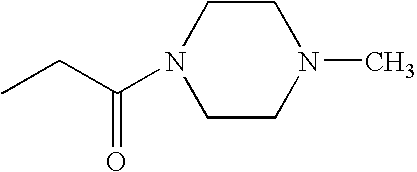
CCC(N1CCN(C)CC1)=O
